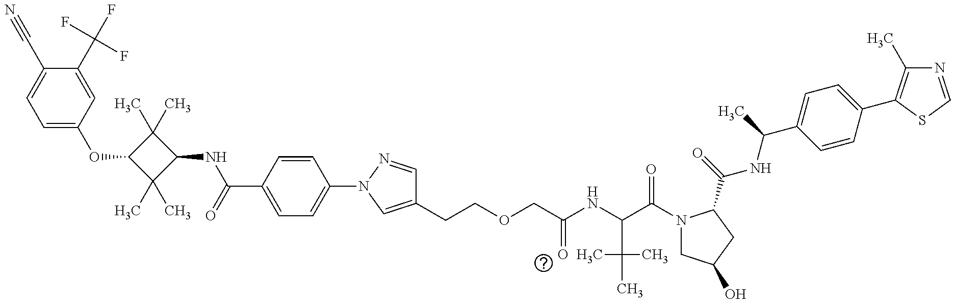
C1=C(OC2C(C)(C)C(NC(=O)C3=CC=C(N4N=CC(CCOCC(NC(C(N5CC(O)CC5C(NC(C)C5=CC=C(C6=C(C)N=CS6)C=C5)=O)=O)C(C)(C)C)=O)=C4)C=C3)C2(C)C)C=C(C(F)(F)F)C(C#N)=C1
